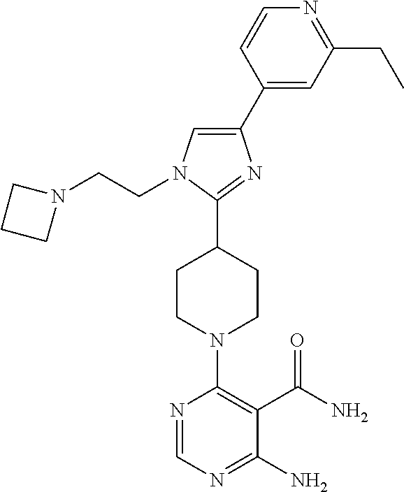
C1(C2=CN(CCN3CCC3)C(C3CCN(C4=C(C(N)=O)C(N)=NC=N4)CC3)=N2)=CC(CC)=NC=C1
